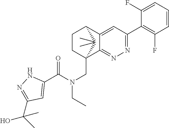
C12=CC(C3=C(F)C=CC=C3F)=NN=C1C1(CN(CC)C(C3=CC(C(C)(O)C)=NN3)=O)CCC2C1(C)C
